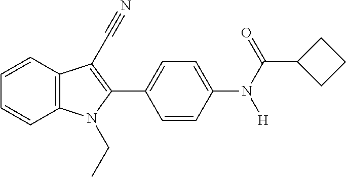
C1=CC2=C(C=C1)N(CC)C(C1=CC=C(N(C(C3CCC3)=O)[H])C=C1)=C2C#N
